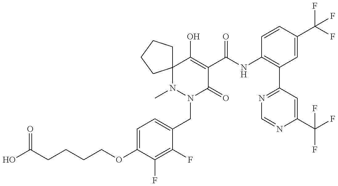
N1(C)N(CC2=CC=C(OCCCCC(O)=O)C(F)=C2F)C(=O)C(C(NC2=C(C3=NC=NC(C(F)(F)F)=C3)C=C(C(F)(F)F)C=C2)=O)=C(O)C12CCCC2
